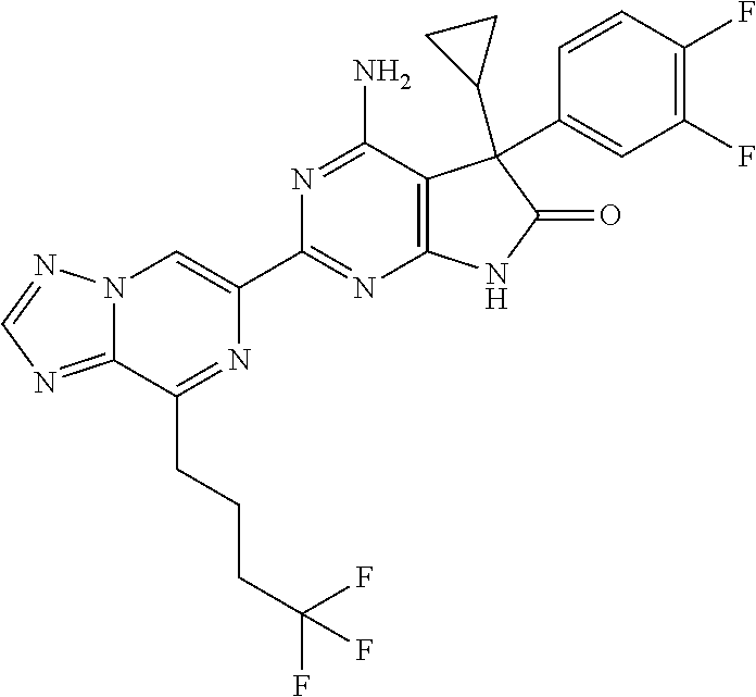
C12=NC=NN1C=C(C1=NC3=C(C(N)=N1)C(C1CC1)(C1=CC(F)=C(F)C=C1)C(=O)N3)N=C2CCCC(F)(F)F
